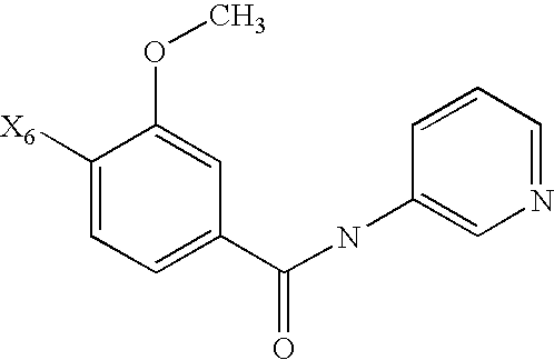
C1([X6])=CC=C(C(NC2=CN=CC=C2)=O)C=C1OC
